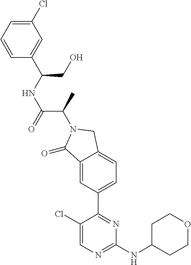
C1(=O)C2=CC(C3=NC(NC4CCOCC4)=NC=C3Cl)=CC=C2CN1C(C(NC(C1=CC(Cl)=CC=C1)CO)=O)C
